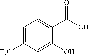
C1=C([F3C])C=C(O)C(C(=O)O)=C1
